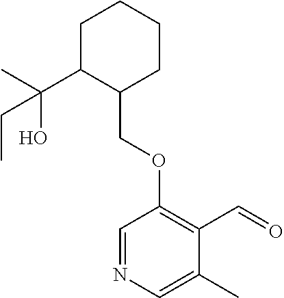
C1C(C(C)(O)CC)C(COC2=C(C=O)C(C)=CN=C2)CCC1
